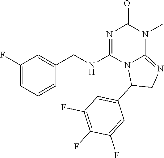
C1(CNC2=NC(=O)N(C)C3=NCC(C4=CC(F)=C(F)C(F)=C4)N23)=CC(F)=CC=C1
